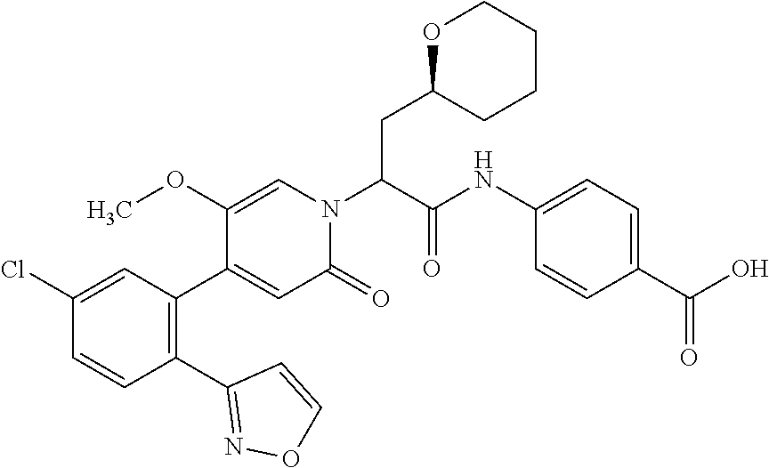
C1(OC)=CN(C(C(=O)NC2=CC=C(C(O)=O)C=C2)CC2CCCCO2)C(=O)C=C1C1=C(C2=NOC=C2)C=CC(Cl)=C1
